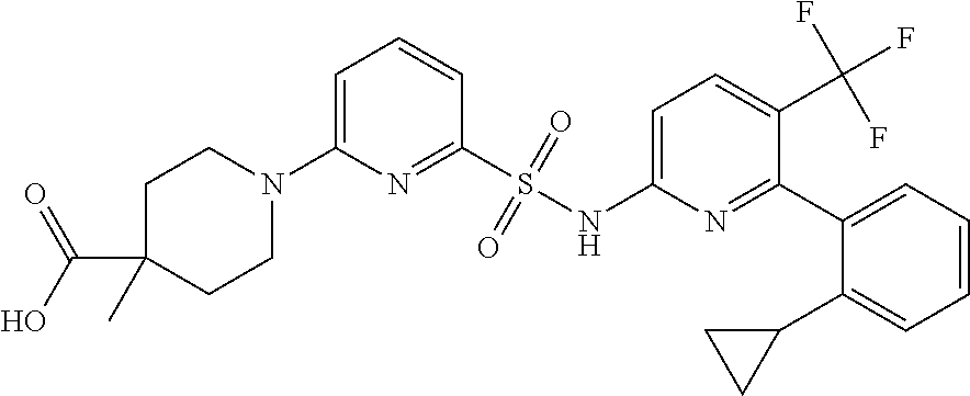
C1=C(N2CCC(C(O)=O)(C)CC2)N=C(S(NC2=CC=C(C(F)(F)F)C(C3=CC=CC=C3C3CC3)=N2)(=O)=O)C=C1
